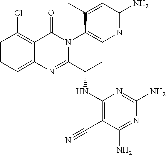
C1=CC=C2C(=C1Cl)C(=O)N(C1=CN=C(N)C=C1C)C(C(C)NC1=C(C#N)C(N)=NC(N)=N1)=N2
